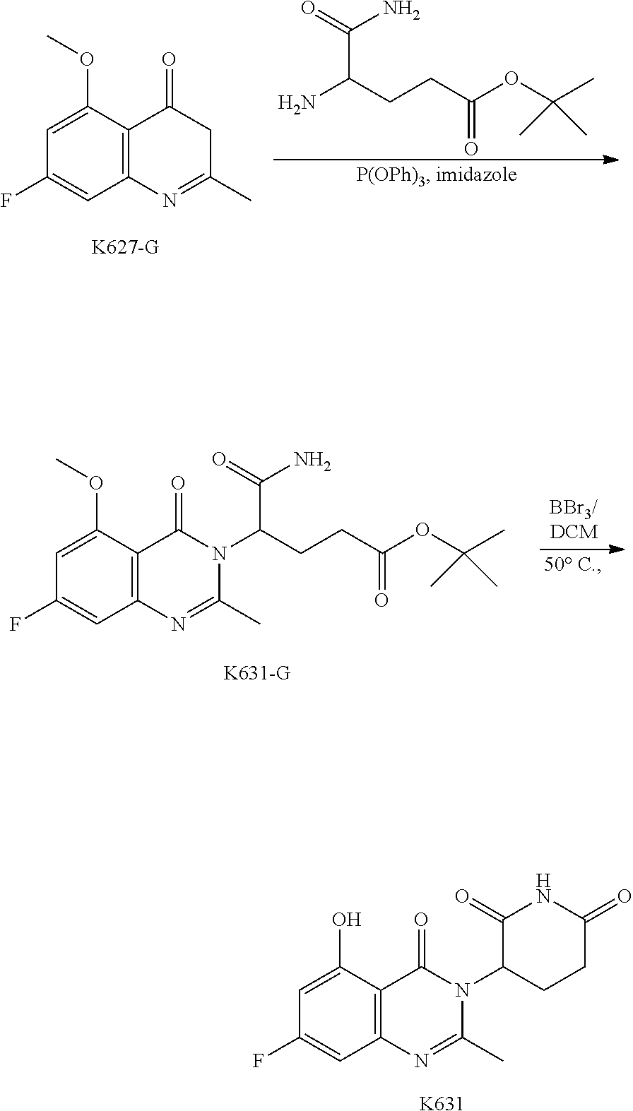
C1(OC)=CC(F)=CC2=C1C(=O)CC(C)=N2.NC(CCC(OC(C)(C)C)=O)C(=O)N.C1(OC)=CC(F)=CC2=C1C(=O)N(C(CCC(OC(C)(C)C)=O)C(=O)N)C(C)=N2.C1(O)=CC(F)=CC2=C1C(=O)N(C1CCC(=O)NC1=O)C(C)=N2.[K631]
